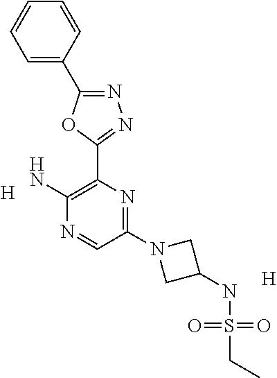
[H].C1(N2CC(NS(=O)(=O)CC)C2)=NC(C2=NN=C(C3=CC=CC=C3)O2)=C(N)N=C1.[H]
